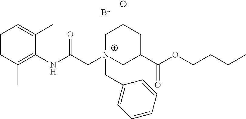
C1=CC(C)=C(NC(C[N+]2(CC3=CC=CC=C3)CC(C(OCCCC)=O)CCC2)=O)C(C)=C1.Br
